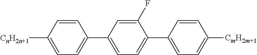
C1(C2=CC=C(C3=CC=C([CmH2m+1])C=C3)C(F)=C2)=CC=C([CnH2n+1])C=C1
